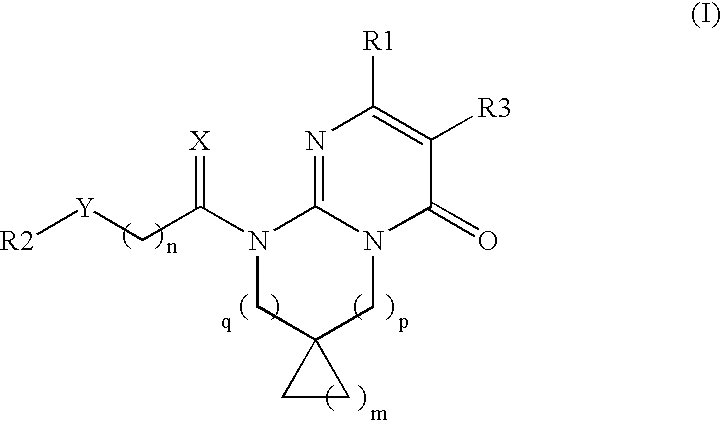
N1=C2N(C(=O)C([R3])=C1[R1])CC1(CN2C(C[Y][R2])=[X])CC1
